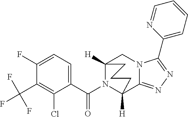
C1(F)=CC=C(C(N2C3([H])C4=NN=C(C5=CC=CC=N5)N4CC2([H])CCC3)=O)C(Cl)=C1C(F)(F)F
